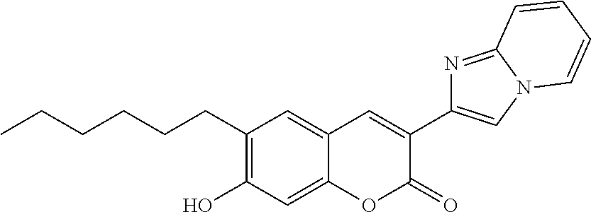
CCCCCCC1=C(O)C=C2C(=C1)C=C(C1=CN3C(=N1)C=CC=C3)C(=O)O2
